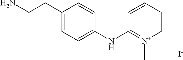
C1(CCN)=CC=C(NC2=[N+](C)C=CC=C2)C=C1.[I-]
